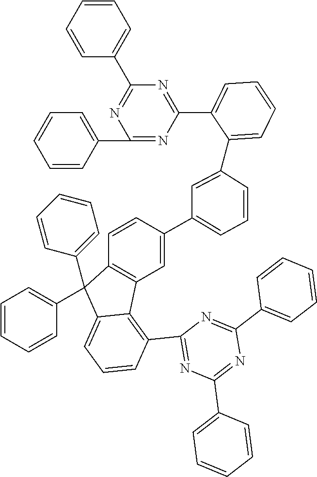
C1=CC2=C(C=C1C1=CC=CC(C3=CC=CC=C3C3=NC(C4=CC=CC=C4)=NC(C4=CC=CC=C4)=N3)=C1)C1=C(C3=NC(C4=CC=CC=C4)=NC(C4=CC=CC=C4)=N3)C=CC=C1C2(C1=CC=CC=C1)C1=CC=CC=C1
